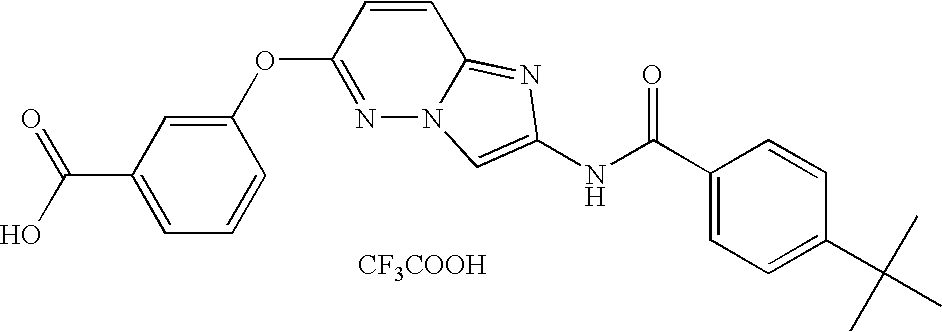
C1(OC2=NN3C(=NC(NC(C4=CC=C(C(C)(C)C)C=C4)=O)=C3)C=C2)=CC(C(O)=O)=CC=C1.[CF3COOH]
